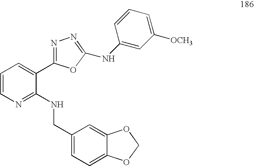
C1=CN=C(NCC2=CC=C3C(=C2)OCO3)C(C2=NN=C(NC3=CC([OCH3])=CC=C3)O2)=C1
